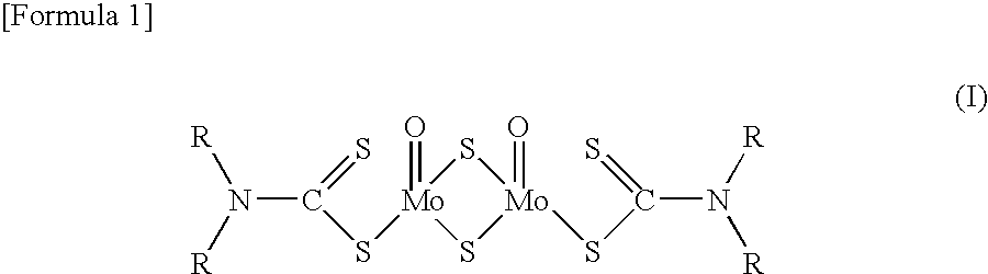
N(C(=S)S[Mo]1(=O)S[Mo](=O)(SC(N([R])[R])=S)S1)([R])[R]
